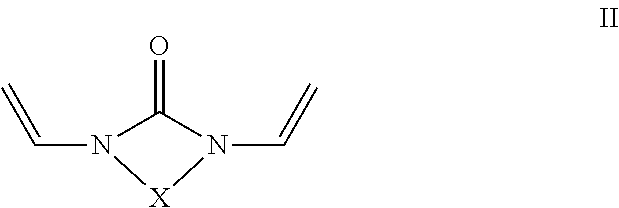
N1(C=C)C(=O)N(C=C)[X]1
